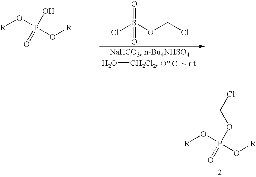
[R]OP(O[R])(O)=O.O[CH2Cl2].ClS(OCCl)(=O)=O.[R]OP(O[R])(OCCl)=O
